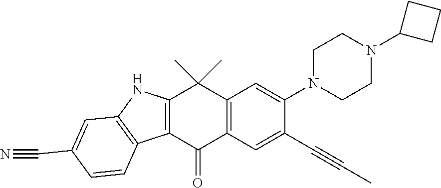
C1CN(C2=CC3=C(C=C2C#CC)C(=O)C2=C(NC4=C2C=CC(C#N)=C4)C3(C)C)CCN1C1CCC1
